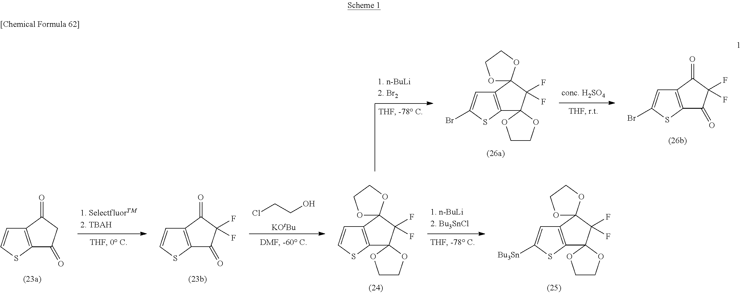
ClCCO.[KOtBu].C12=C(C(=O)CC1=O)C=CS2.C12=C(C(=O)C(F)(F)C1=O)C=CS2.C12=C(C=CS1)C1(OCCO1)C(F)(F)C21OCCO1.C12=C(C=C([Bu3Sn])S1)C1(OCCO1)C(F)(F)C21OCCO1.C12=C(C=C(Br)S1)C1(OCCO1)C(F)(F)C21OCCO1.C12=C(C=C(Br)S1)C(=O)C(F)(F)C2=O
